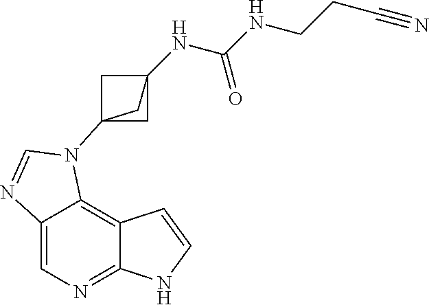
C1=C2C(=C3C(=N1)NC=C3)N(C13CC(NC(NCCC#N)=O)(C1)C3)C=N2
